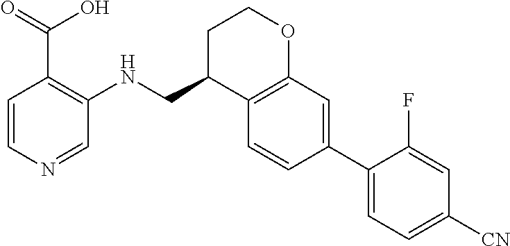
C1=CN=CC(NCC2C3=C(OCC2)C=C(C2=CC=C([CN])C=C2F)C=C3)=C1C(=O)O
